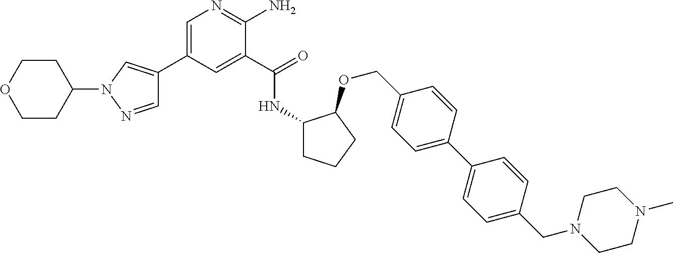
C1=NN(C2CCOCC2)C=C1C1=CN=C(N)C(C(=O)NC2CCCC2OCC2=CC=C(C3=CC=C(CN4CCN(C)CC4)C=C3)C=C2)=C1
